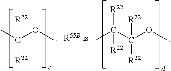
CC([R22])([R22])OC.C(C([R22])([R22])OC)(C)([R22])[R22]
